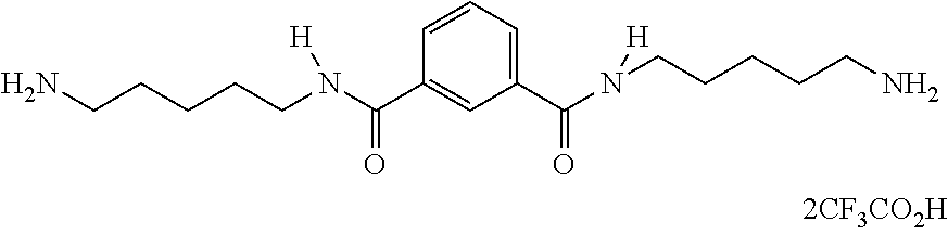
C1(C(N([H])CCCCCN)=O)=CC=CC(C(N(CCCCCN)[H])=O)=C1
